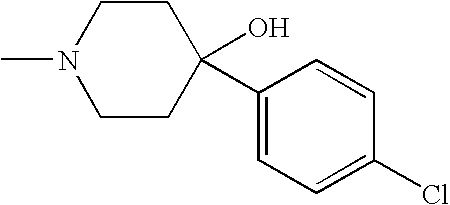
CN1CCC(O)(C2=CC=C(Cl)C=C2)CC1
